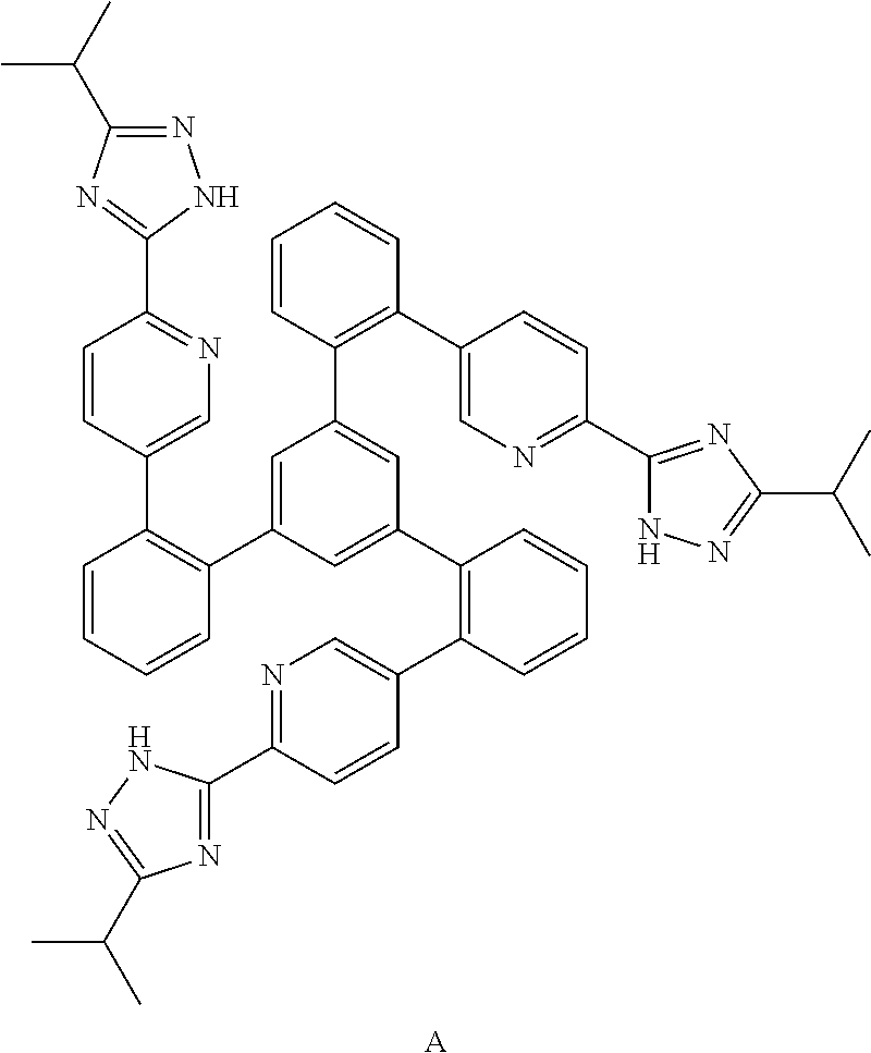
[A].C1=CC=CC(C2=CC(C3=C(C4=CN=C(C5=NC(C(C)C)=NN5)C=C4)C=CC=C3)=CC(C3=C(C4=CN=C(C5=NC(C(C)C)=NN5)C=C4)C=CC=C3)=C2)=C1C1=CN=C(C2=NC(C(C)C)=NN2)C=C1
